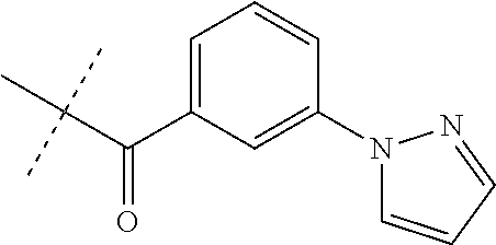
C(C(C)(C)C)(C1=CC=CC(N2C=CC=N2)=C1)=O
